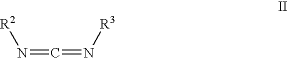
N(=C=N[R3])[R2]
